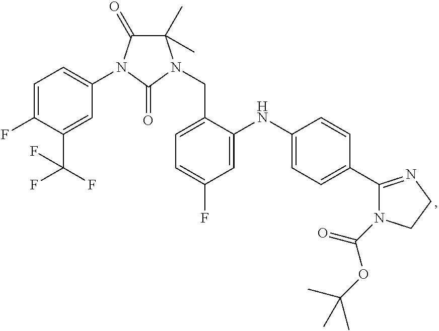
C1=C(F)C(C(F)(F)F)=CC(N2C(=O)C(C)(C)N(CC3=CC=C(F)C=C3NC3=CC=C(C4=NCCN4C(=O)OC(C)(C)C)C=C3)C2=O)=C1
